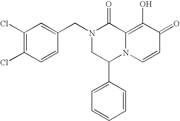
N1(CC2=CC(Cl)=C(Cl)C=C2)CC(C2=CC=CC=C2)N2C(=C(O)C(=O)C=C2)C1=O
